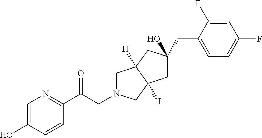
C1=C(O)C=CC(C(CN2CC3([H])C([H])(C2)CC(O)(CC2=CC=C(F)C=C2F)C3)=O)=N1
